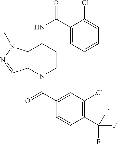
C12=C(N(C(C3=CC(Cl)=C(C(F)(F)F)C=C3)=O)CCC1NC(=O)C1=CC=CC=C1Cl)C=NN2C
